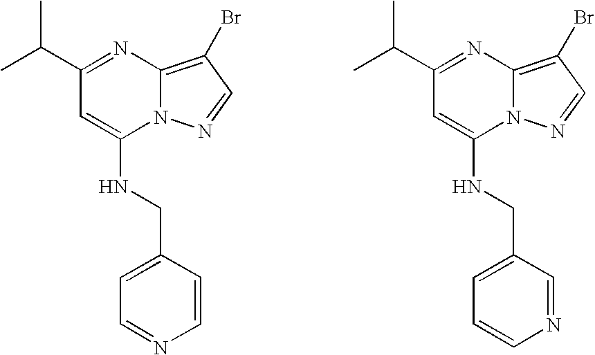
C1(C(C)C)=NC2=C(Br)C=NN2C(NCC2=CC=CN=C2)=C1.C1(C(C)C)=NC2=C(Br)C=NN2C(NCC2=CC=NC=C2)=C1
